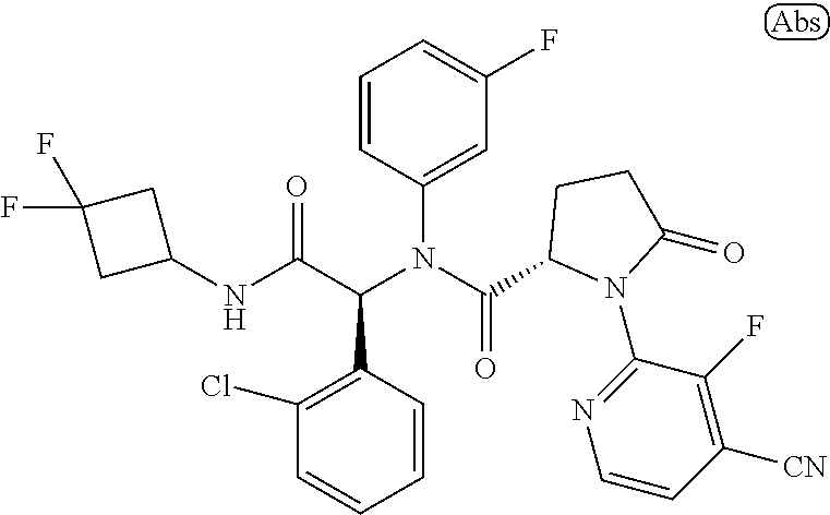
C1=CC(C(C(NC2CC(F)(F)C2)=O)N(C(=O)C2N(C3=NC=CC([CN])=C3F)C(=O)CC2)C2=CC(F)=CC=C2)=C(Cl)C=C1
